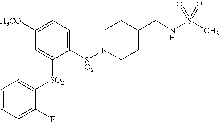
N1([SO2]C2=CC=C([H3CO])C=C2[SO2]C2=CC=CC=C2F)CCC(CNS(C)(=O)=O)CC1
